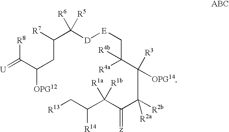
C(C([D][E]CC(C([OPG14])([R3])C([R2a])(C(C(C(C[R13])[R14])([R1a])[R1b])=[z])[R2b])([R4a])[R4b])([R5])[R6])([R7])CC([OPG12])C(=[U])[R8]
